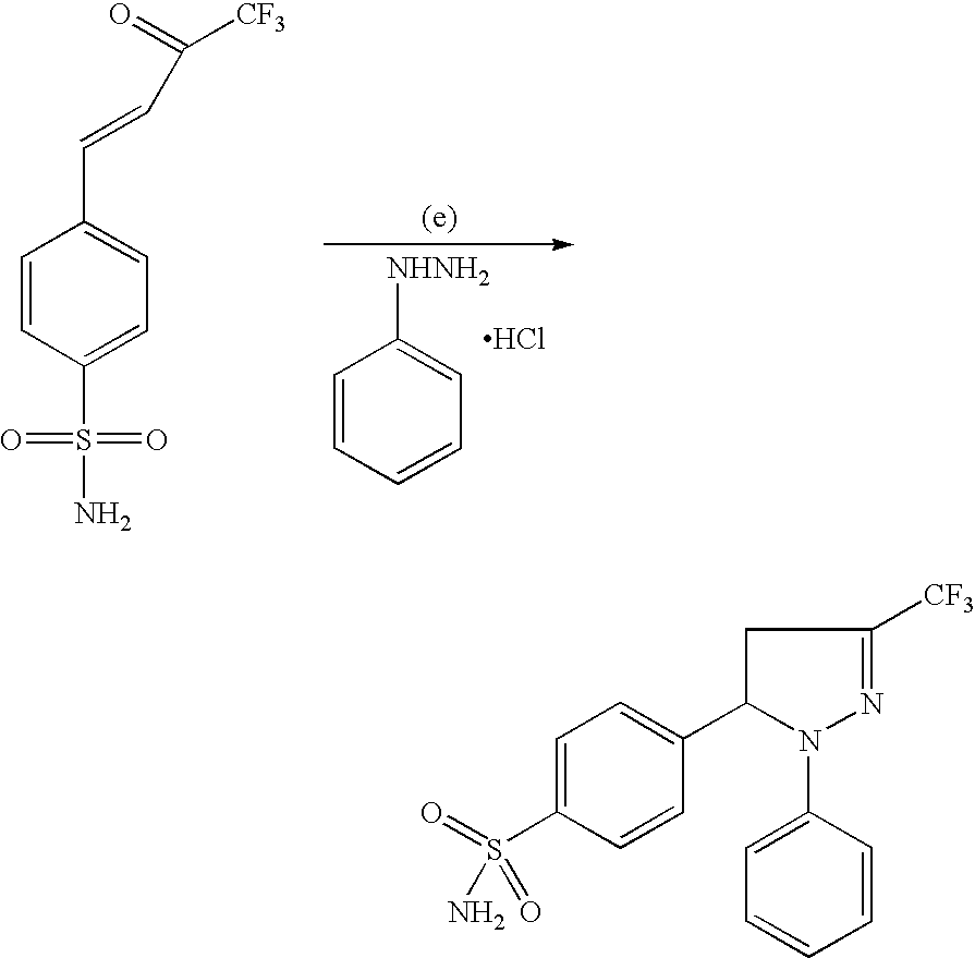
C1=CC=CC=C1[NHNH2].Cl.C1=CC(S(N)(=O)=O)=CC=C1C=CC(=O)[CF3].C1=C(S(=O)(=O)N)C=CC(C2N(C3=CC=CC=C3)N=C([CF3])C2)=C1
